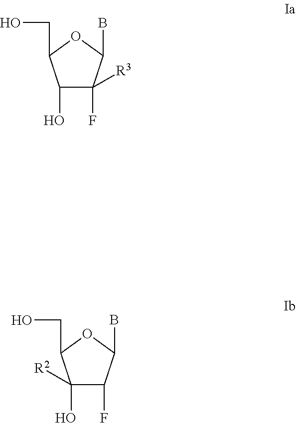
C1(O)C(F)([R3])C(B)OC1CO.C1(O)([R2])C(F)C(B)OC1CO
